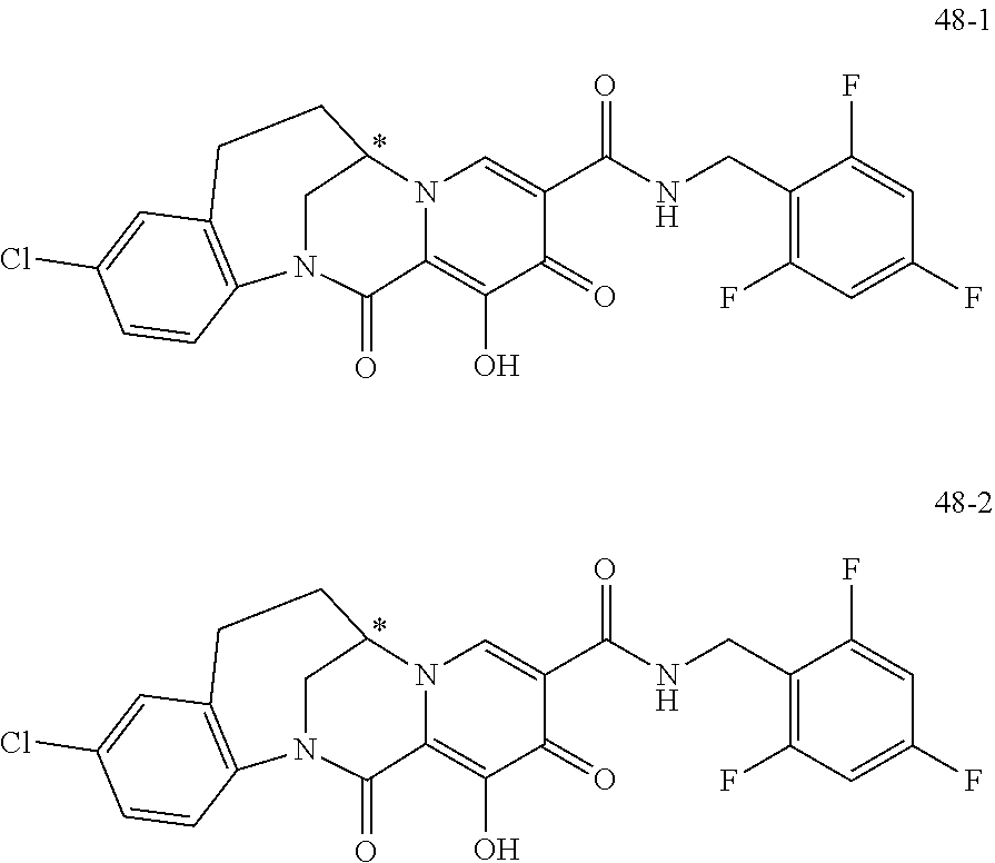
C1(O)=C2C(=O)N3C4=C(C=C(Cl)C=C4)CCC(N2C=C(C(=O)NCC2=C(F)C=C(F)C=C2F)C1=O)C3.C1(O)=C2C(=O)N3C4=C(C=C(Cl)C=C4)CCC(N2C=C(C(=O)NCC2=C(F)C=C(F)C=C2F)C1=O)C3
